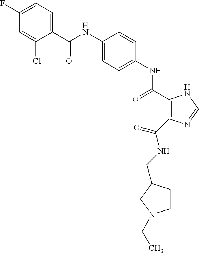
C(NC1=CC=C(NC(=O)C2=C(C(NCC3CCN(CC)C3)=O)N=CN2)C=C1)(=O)C1=CC=C(F)C=C1Cl
